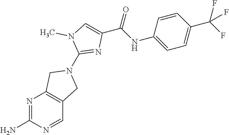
N1=C(N)N=CC2=C1CN(C1=NC(C(NC3=CC=C(C(F)(F)F)C=C3)=O)=CN1C)C2
